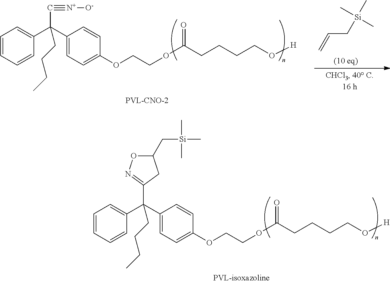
C1=CC=CC=C1C(C1=CC=C(OCCOC(CCCCO[H])=O)C=C1)(C#[N+][O-])CCCC.C(C[Si](C)(C)C)=C.C1=CC=CC=C1C(C1=CC=C(OCCOC(CCCCO[H])=O)C=C1)(C1=NOC(C[Si](C)(C)C)C1)CCCC
